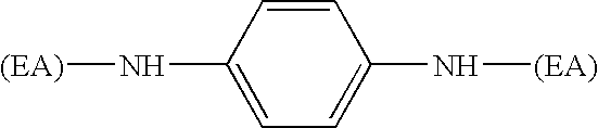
C1=CC(N[(EA)])=CC=C1N[(EA)]
